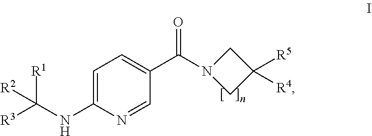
C1=C(NC([R3])([R1])[R2])N=CC(C(N2CC([R4])([R5])C2)=O)=C1
